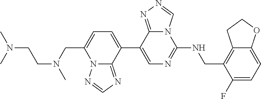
C1(C2=CC=C(CN(CCN(C)C)C)N3C2=NC=N3)=CN=C(NCC2=C3C(=CC=C2F)OCC3)N2C1=NN=C2
